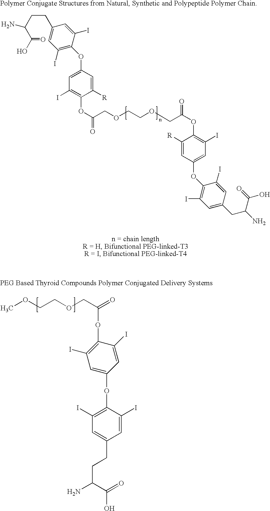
C(CC(C(=O)O)N)C1=CC(I)=C(OC2=CC(I)=C(OC(=O)COCCOCC(OC3=C(I)C=C(OC4=C(I)C=C(CC(N)C(=O)O)C=C4I)C=C3[R])=O)C([R])=C2)C(I)=C1.C1=C(OC2=C(I)C=C(CCC(N)C(=O)O)C=C2I)C=C(I)C(OC(=O)COCCOC)=C1I
